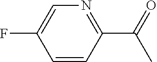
C1(C(C)=O)=NC=C(F)C=C1
